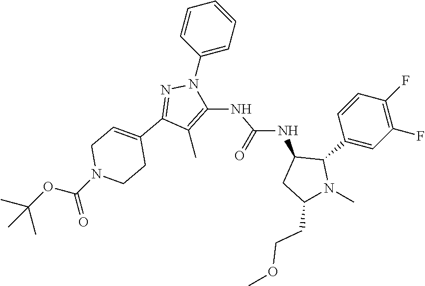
C1(C)=C(NC(NC2CC(CCOC)N(C)C2C2=CC(F)=C(F)C=C2)=O)N(C2=CC=CC=C2)N=C1C1=CCN(C(OC(C)(C)C)=O)CC1
